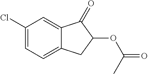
C1(Cl)=CC=C2C(=C1)C(=O)C(OC(=O)C)C2
